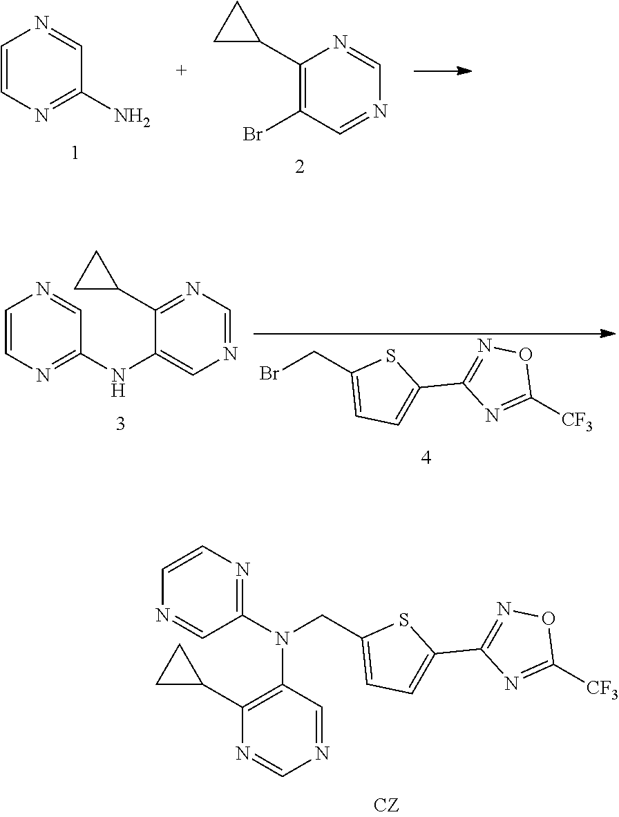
C1=CN=C(N)C=N1.C1(C2CC2)=C(Br)C=NC=N1.BrCC1=CC=C(C2=NOC([CF3])=N2)S1.C1=CN=C(NC2=CN=CN=C2C2CC2)C=N1.N(CC1=CC=C(C2=NOC([CF3])=N2)S1)(C1=NC=CN=C1)C1=C(C2CC2)N=CN=C1
